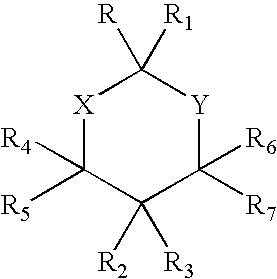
[X]1C([R4])([R5])C([R2])([R3])C([R7])([R6])[Y]C1([R])[R1]
